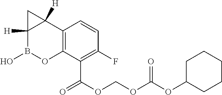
C12=C(C(C(OCOC(OC3CCCCC3)=O)=O)=C(F)C=C1)OB(O)C1([H])C2([H])C1
